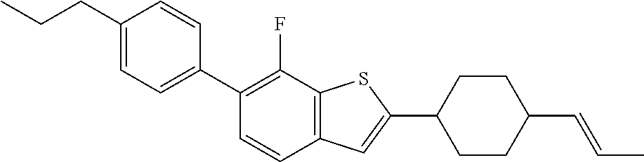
CCCC1=CC=C(C2=C(F)C3=C(C=C2)C=C(C2CCC(C=CC)CC2)S3)C=C1
